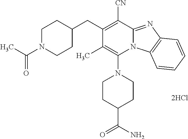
[2HCl].C1(C)=C(N2CCC(C(N)=O)CC2)N2C(=NC3=C2C=CC=C3)C([CN])=C1CC1CCN(C(C)=O)CC1
